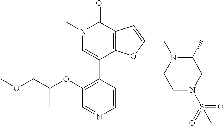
C1(OC(COC)C)=C(C2=CN(C)C(=O)C3=C2OC(CN2CCN(S(=O)(=O)C)CC2C)=C3)C=CN=C1
